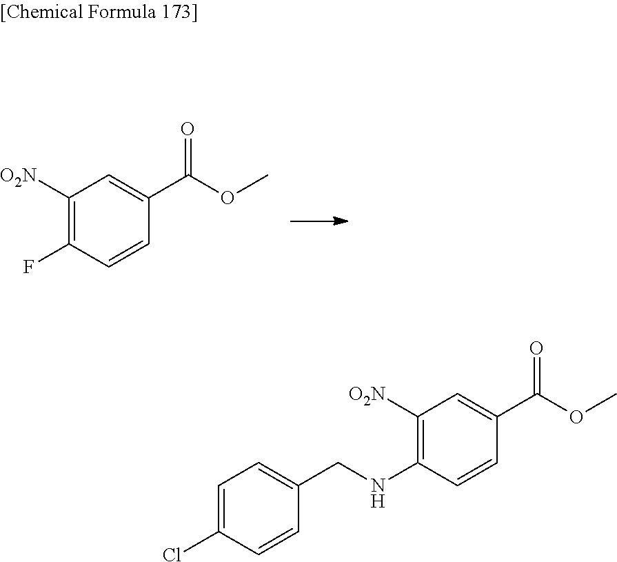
C1([O2N])=C(F)C=CC(C(OC)=O)=C1.C1([O2N])=C(NCC2=CC=C(Cl)C=C2)C=CC(C(OC)=O)=C1
